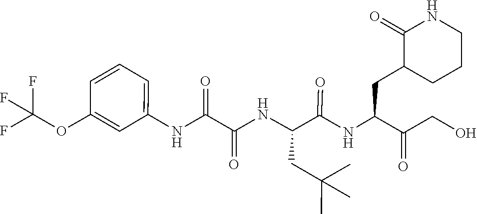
C(C(=O)CO)(CC1C(=O)NCCC1)NC(C(NC(C(NC1=CC=CC(OC(F)(F)F)=C1)=O)=O)CC(C)(C)C)=O
